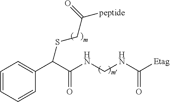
C1=CC=CC(C(C(NCNC([Etag])=O)=O)SCC([peptide])=O)=C1
